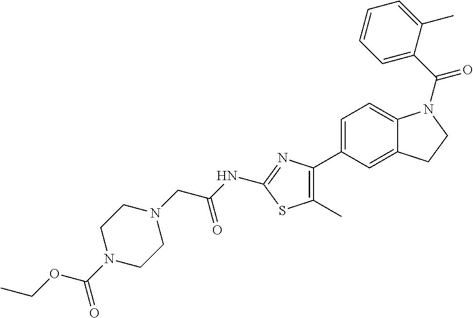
C1=C(C2=C(C)SC(NC(CN3CCN(C(=O)OCC)CC3)=O)=N2)C=C2C(=C1)N(C(C1=CC=CC=C1C)=O)CC2
